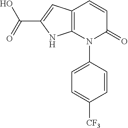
C1=CC(N2C(=O)C=CC3=C2NC(C(=O)O)=C3)=CC=C1[CF3]
